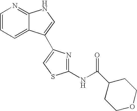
C1=CN=C2C(=C1)C(C1=CSC(NC(C3CCOCC3)=O)=N1)=CN2
